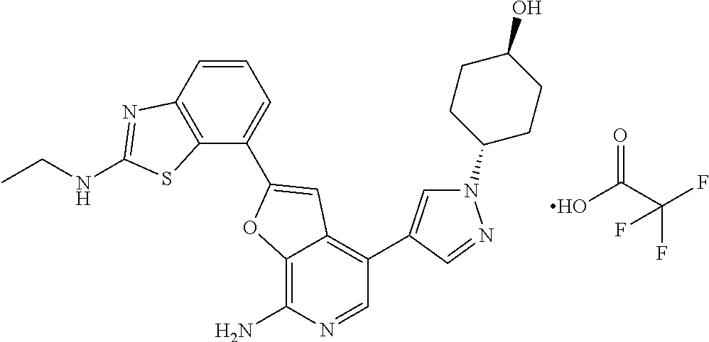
C12=C(N)N=CC(C3=CN(C4CCC(O)CC4)N=C3)=C1C=C(C1=CC=CC3=C1SC(NCC)=N3)O2.OC(C(F)(F)F)=O
